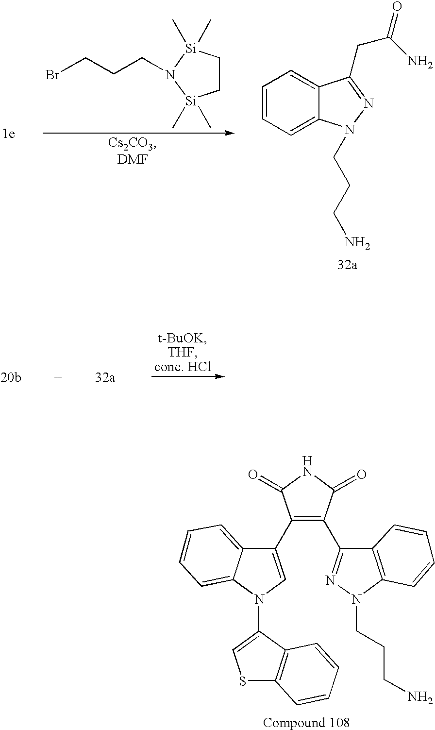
BrCCCN1[Si](C)(C)CC[Si]1(C)C.C1=CC=C2C(=C1)C(CC(=O)N)=NN2CCCN.C12=C(N(CCCN)N=C1C1=C(C3=CN(C4=CSC5=C4C=CC=C5)C4=CC=CC=C34)C(=O)NC1=O)C=CC=C2
